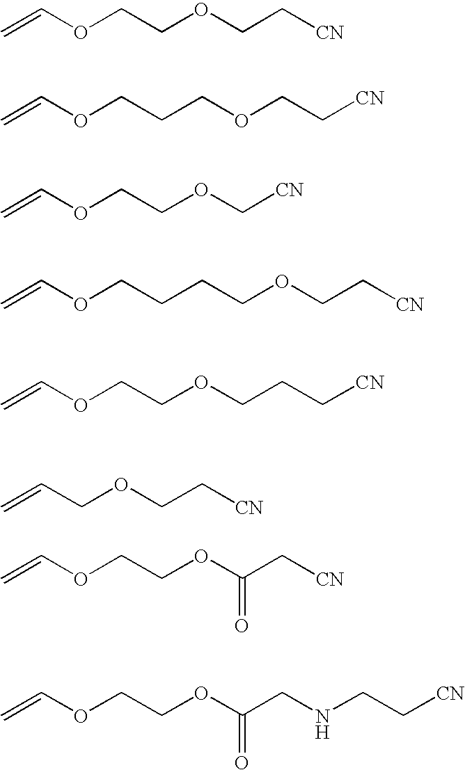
C=COCCOCC[CN].C=COCCCOCC[CN].C=COCCOC[CN].C=COCCCCOCC[CN].C=COCCOCCC[CN].C=CCOCC[CN].C=COCCOC(C[CN])=O.C=COCCOC(CNCC[CN])=O
